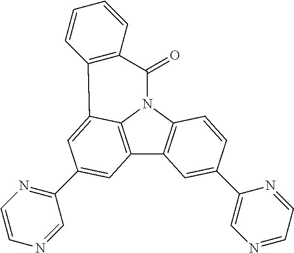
C12=C3N(C4=C1C=C(C1=CN=CC=N1)C=C4)C(=O)C1=C(C3=CC(C3=NC=CN=C3)=C2)C=CC=C1
